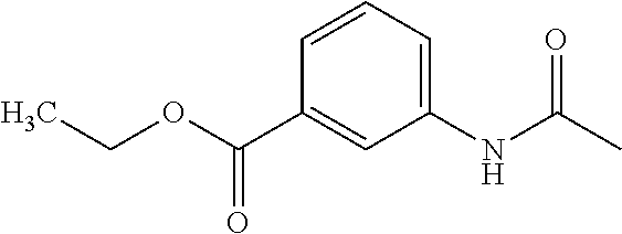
N(C(C)=O)C1=CC=CC(C(OCC)=O)=C1
